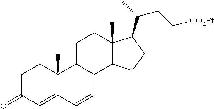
C1C(=O)C=C2C(C)(C1)C1C(C=C2)C2C(C)(CC1)C(C(C)CC[CO2Et])CC2
